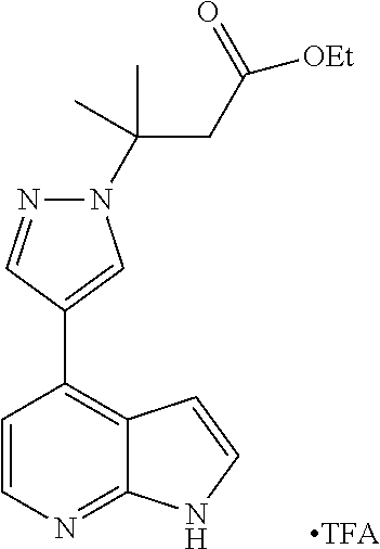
C1=CN=C2C(=C1C1=CN(C(C)(CC([OEt])=O)C)N=C1)C=CN2.[TFA]
